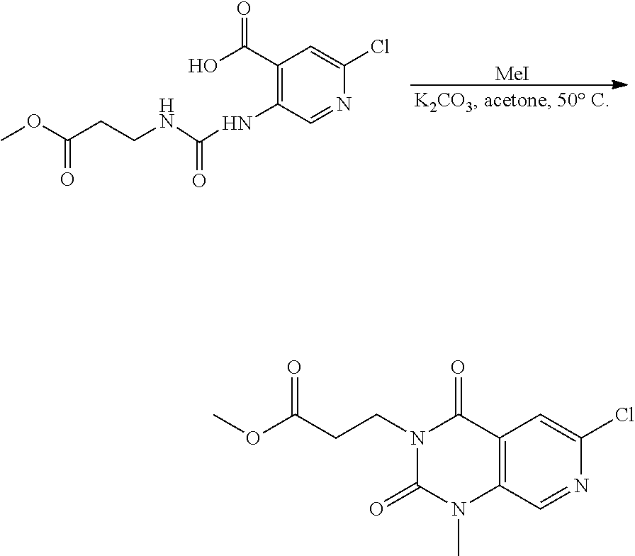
[MeI].C1(C(O)=O)=C(NC(=O)NCCC(=O)OC)C=NC(Cl)=C1.N1(CCC(OC)=O)C(=O)N(C)C2=C(C1=O)C=C(Cl)N=C2
